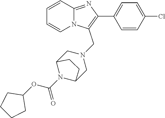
C1=CC=CN2C1=NC(C1=CC=C(Cl)C=C1)=C2CN1CC2N(C(OC3CCCC3)=O)C(C1)CC2
